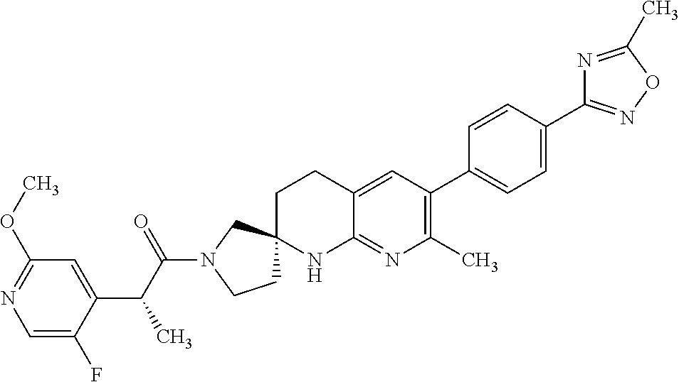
C1=C(F)C(C(C(N2CCC3(C2)CCC2=CC(C4=CC=C(C5=NOC(C)=N5)C=C4)=C(C)N=C2N3)=O)C)=CC(OC)=N1
